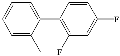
C1(C2=CC=CC=C2C)=C(F)C=C(F)C=C1
